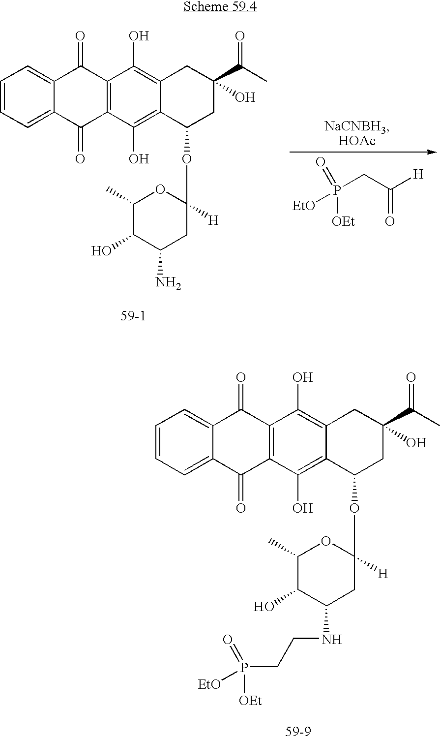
C1=CC=C2C(=C1)C(=O)C1=C(C2=O)C(O)=C2C(=C1O)CC(C(C)=O)(O)CC2OC1([H])OC(C)C(O)C(N)C1.P(CC([H])=O)(=O)([OEt])[EtO].C1=CC=C2C(=C1)C(=O)C1=C(C2=O)C(O)=C2C(=C1O)CC(C(C)=O)(O)CC2OC1([H])OC(C)C(O)C(NCCP(=O)([OEt])[EtO])C1
